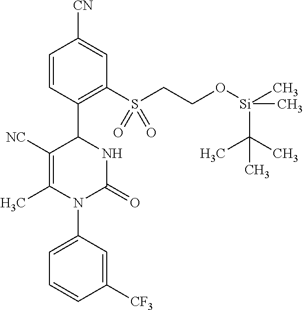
C1([NC])=C(C)N(C2=CC=CC([CF3])=C2)C(=O)NC1C1=C(S(CCO[Si](C)(C)C(C)(C)C)(=O)=O)C=C([CN])C=C1
